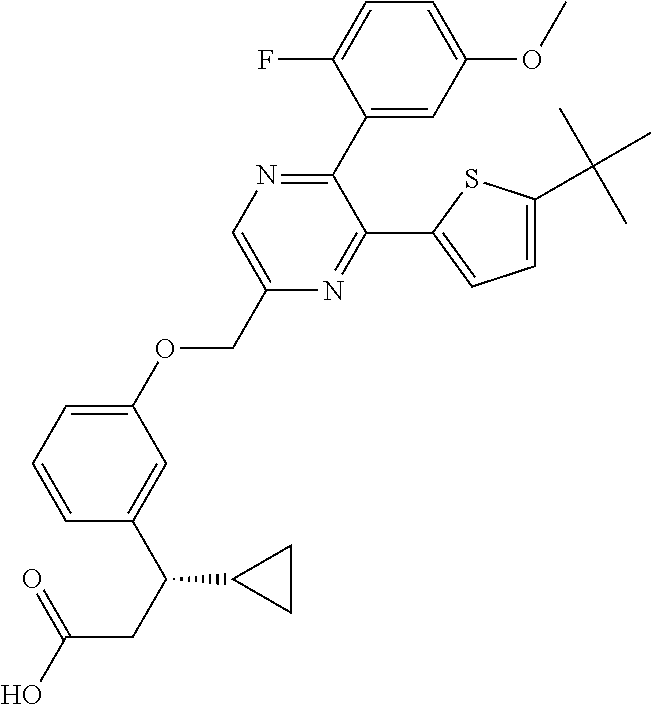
C1(C2=NC=C(COC3=CC=CC(C(C4CC4)CC(=O)O)=C3)N=C2C2=CC=C(C(C)(C)C)S2)=CC(OC)=CC=C1F
